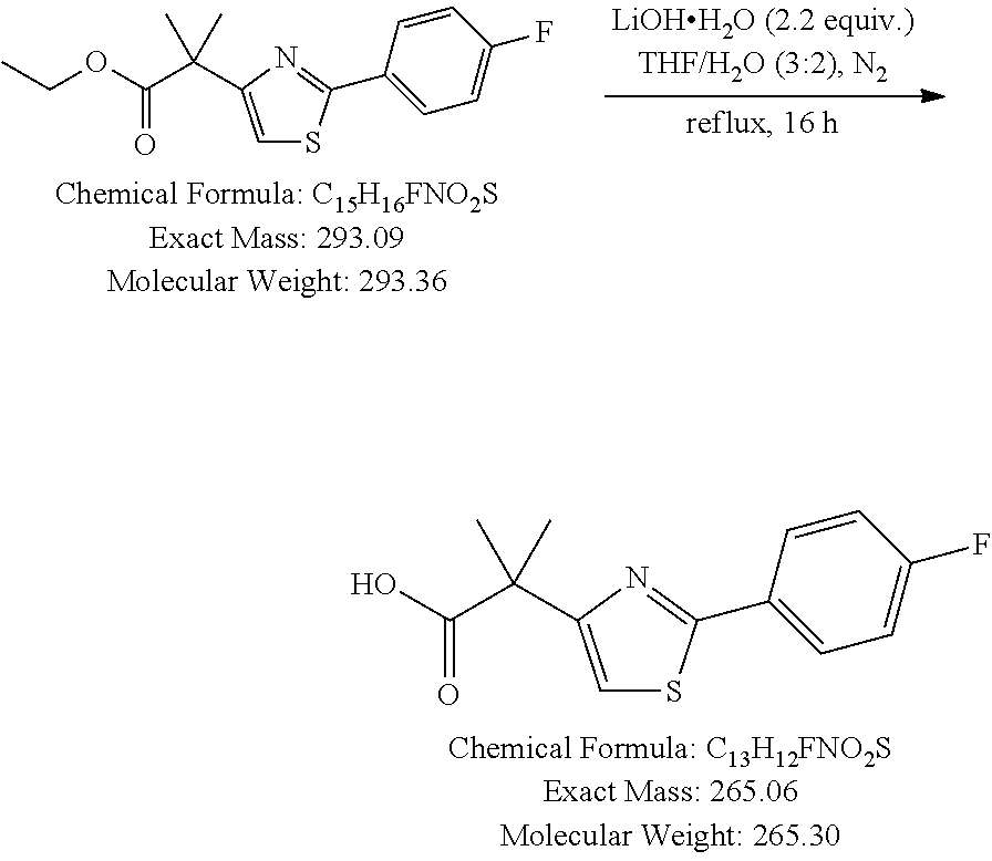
C1=C(C(C(OCC)=O)(C)C)N=C(C2=CC=C(F)C=C2)S1.C1=C(C(C(O)=O)(C)C)N=C(C2=CC=C(F)C=C2)S1
